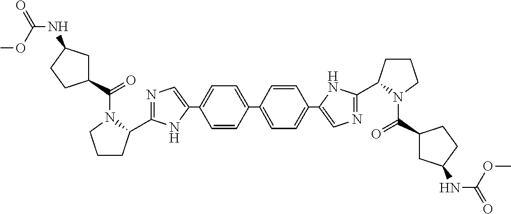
C1=C(C2=CC=C(C3=CN=C(C4CCCN4C(=O)C4CC(NC(=O)OC)CC4)N3)C=C2)C=CC(C2=CN=C(C3CCCN3C(=O)C3CC(NC(=O)OC)CC3)N2)=C1
